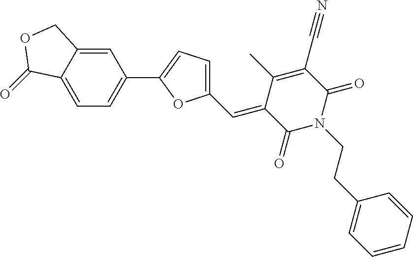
C1=C2C(=CC(C3=CC=C(C=C4C(=O)N(CCC5=CC=CC=C5)C(=O)C(C#N)=C4C)O3)=C1)COC2=O
